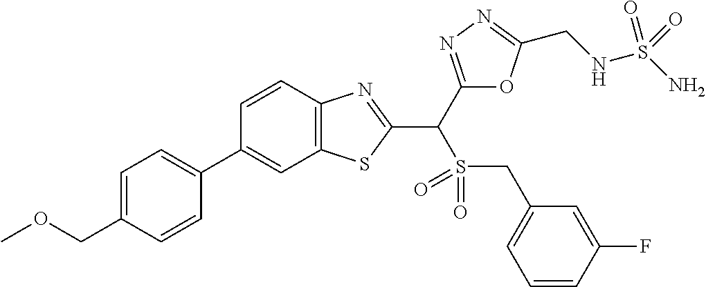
C1=CC(COC)=CC=C1C1=CC2=C(C=C1)N=C(C(C1=NN=C(CNS(N)(=O)=O)O1)S(=O)(=O)CC1=CC=CC(F)=C1)S2
